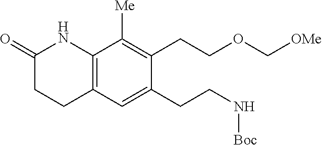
C12=C(C=C(CCN[Boc])C(CCOC[OMe])=C1[Me])CCC(=O)N2
